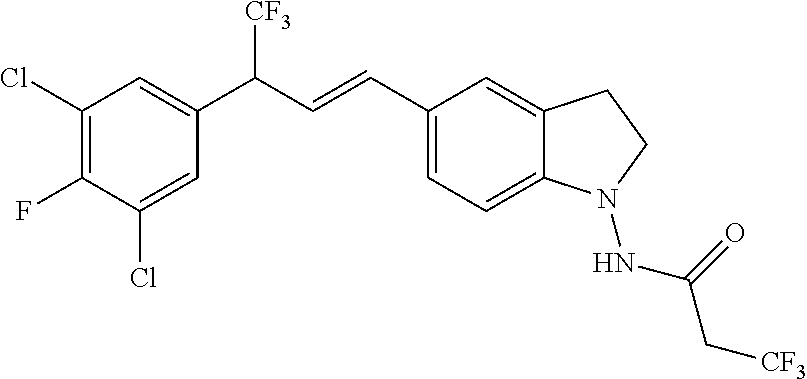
C1(Cl)=C(F)C(Cl)=CC(C(C=CC2=CC=C3C(=C2)CCN3NC(C[CF3])=O)[CF3])=C1
